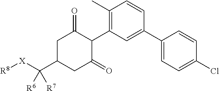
C1C(C([X][R8])([R6])[R7])CC(=O)C(C2=C(C)C=CC(C3=CC=C(Cl)C=C3)=C2)C1=O
